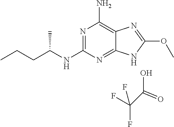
N1=C(NC(CCC)C)N=C2C(=C1N)N=C(OC)N2.OC(C(F)(F)F)=O
